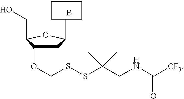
B.C1C(OCSSC(CNC([CF3])=O)(C)C)C(CO)OC1C
